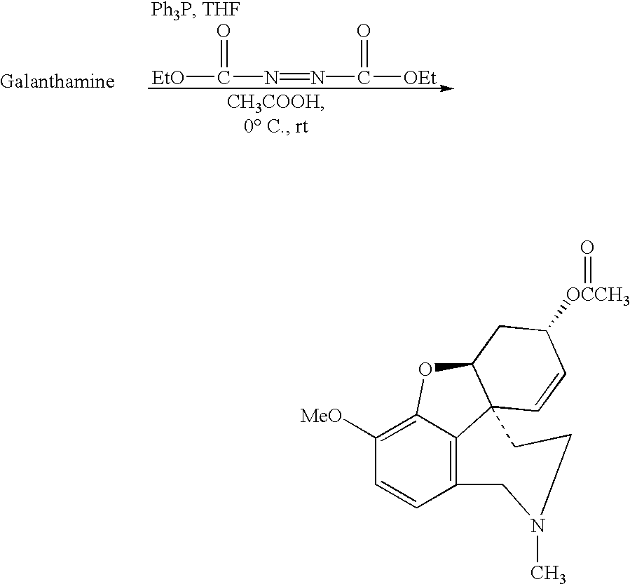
C12=C3C(=C([MeO])C=C1)OC1C3(C=CC([OCCH3]=O)C1)CCN(C)C2.[EtO]C(N=NC(=O)[OEt])=O
